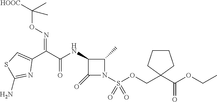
C1(=O)N(S(OCC2(C(OCC)=O)CCCC2)(=O)=O)C(C)C1NC(C(C1=CSC(N)=N1)=NOC([HOOC])(C)C)=O
